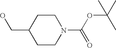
C1CC(CO)CCN1C(OC(C)(C)C)=O
